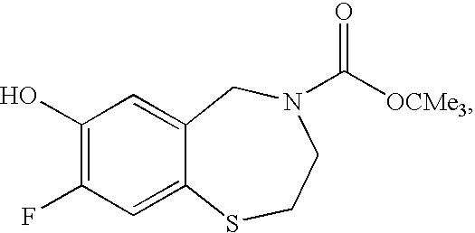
C1(O)=C(F)C=C2C(=C1)CN(C([OCMe3])=O)CCS2
